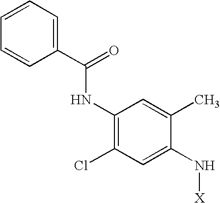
C1=CC=CC(C(NC2=C(Cl)C=C(N[X])C(C)=C2)=O)=C1
